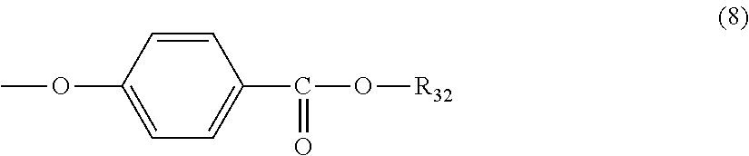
C1(OC)=CC=C(C(O[R32])=O)C=C1
